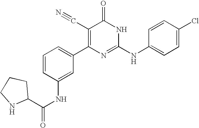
C1(NC(=O)C2CCCN2)=CC(C2=C(C#N)C(=O)NC(NC3=CC=C(Cl)C=C3)=N2)=CC=C1
